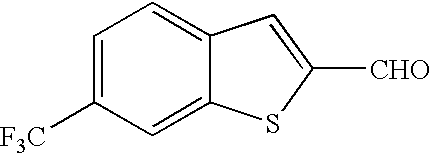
C1=C([F3C])C=C2C(=C1)C=C([CHO])S2
